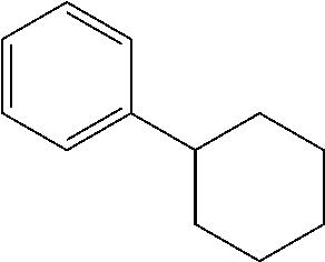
C1=CC=C(C2CCCCC2)C=C1
